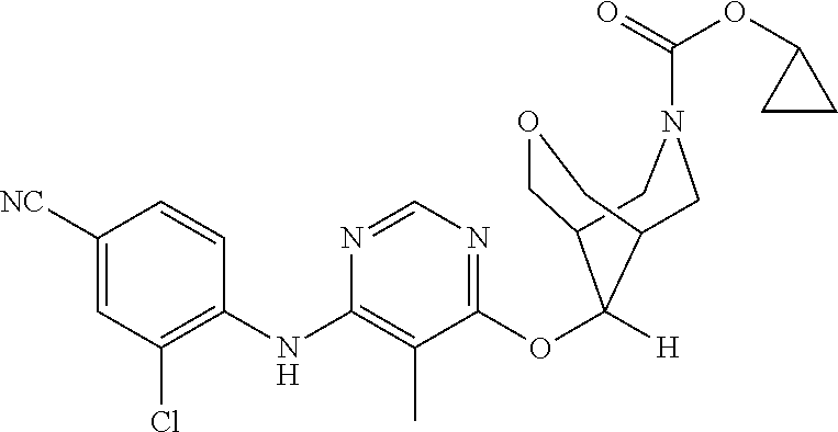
C1([NC])=CC(Cl)=C(NC2=C(C)C(OC3([H])C4COCC3CN(C(=O)OC3CC3)C4)=NC=N2)C=C1
